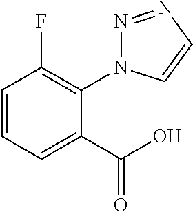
C1=CC(F)=C(N2N=NC=C2)C(C(O)=O)=C1
